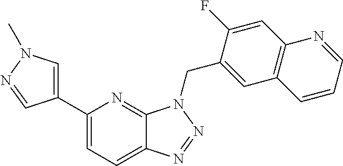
C1(C2=CN(C)N=C2)=CC=C2C(=N1)N(CC1=CC3=C(C=C1F)N=CC=C3)N=N2
